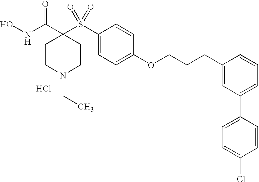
Cl.N(C(C1(S(C2=CC=C(OCCCC3=CC(C4=CC=C(Cl)C=C4)=CC=C3)C=C2)(=O)=O)CCN(CC)CC1)=O)O
